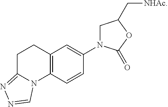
C1N(C2=CC3=C(C=C2)N2C(=NN=C2)CC3)C(=O)OC1C[NHAc]
